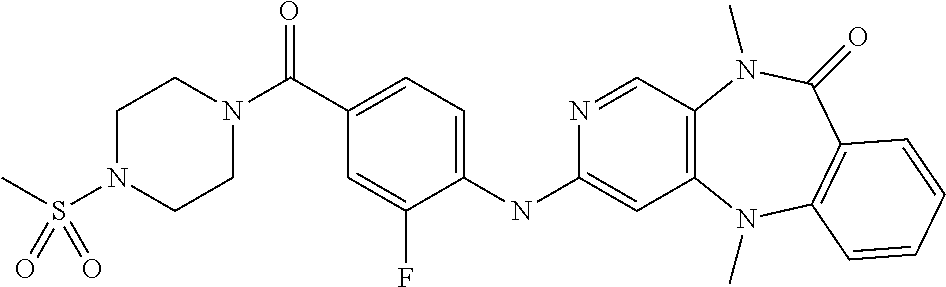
C1(NC2=CC3=C(C=N2)N(C)C(=O)C2=C(N3C)C=CC=C2)=CC=C(C(=O)N2CCN(S(C)(=O)=O)CC2)C=C1F
